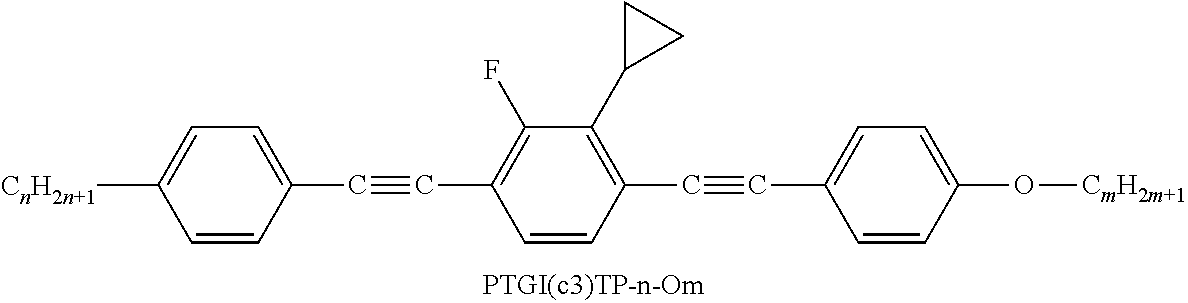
[CnH2n+1]C1=CC=C(C#CC2=C(F)C(C3CC3)=C(C#CC3=CC=C(O[CmH2m+1])C=C3)C=C2)C=C1
